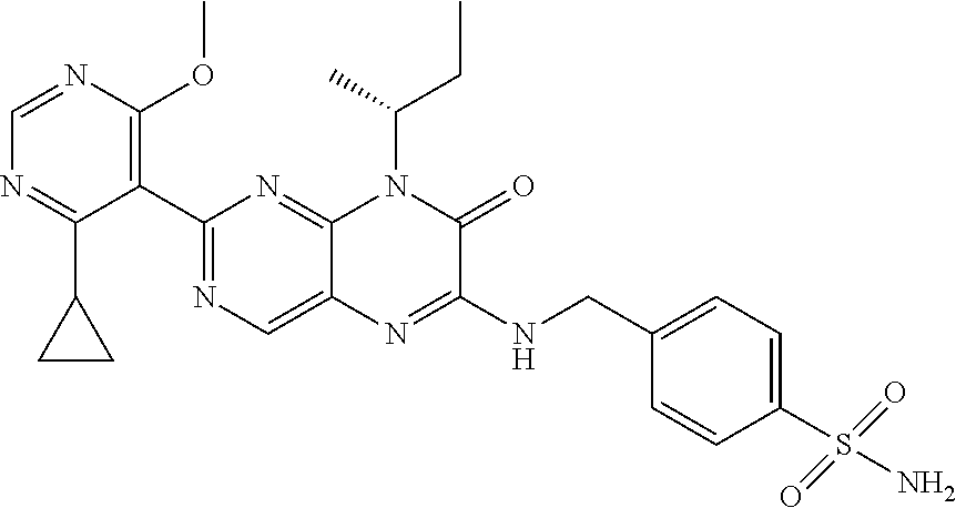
C1(C2=NC=C3C(=N2)N(C(C)CC)C(=O)C(NCC2=CC=C(S(N)(=O)=O)C=C2)=N3)=C(OC)N=CN=C1C1CC1
